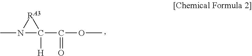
CN1C(C(OC)=O)([H])[RA3]1
